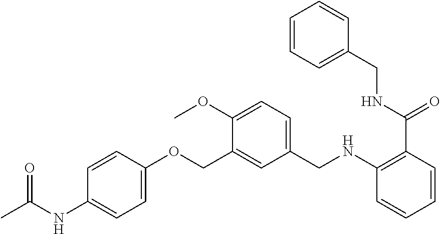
C1(NC(C)=O)=CC=C(OCC2=CC(CNC3=C(C(NCC4=CC=CC=C4)=O)C=CC=C3)=CC=C2OC)C=C1
